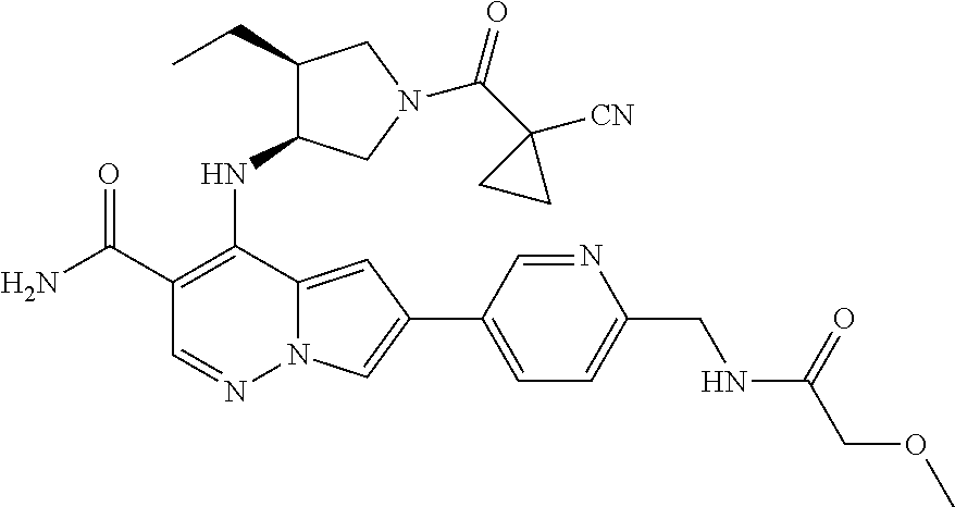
NC(C1=C(NC2C(CC)CN(C(C3([CN])CC3)=O)C2)C2=CC(C3=CC=C(CNC(COC)=O)N=C3)=CN2N=C1)=O
